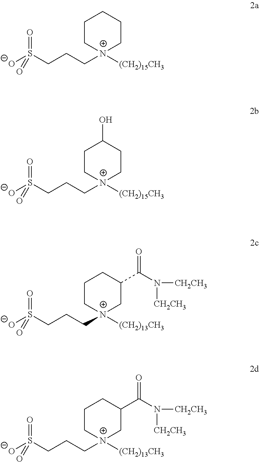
[O-]S(CCC[N+]1([(CH2)15CH3])CCCCC1)(=O)=O.[O-]S(CCC[N+]1([(CH2)15CH3])CCC(O)CC1)(=O)=O.[O-]S(CCC[N+]1([(CH2)13CH3])CC(C(N([CH2CH3])[CH2CH3])=O)CCC1)(=O)=O.[O-]S(CCC[N+]1([(CH2)13CH3])CC(C(N([CH2CH3])[CH2CH3])=O)CCC1)(=O)=O
